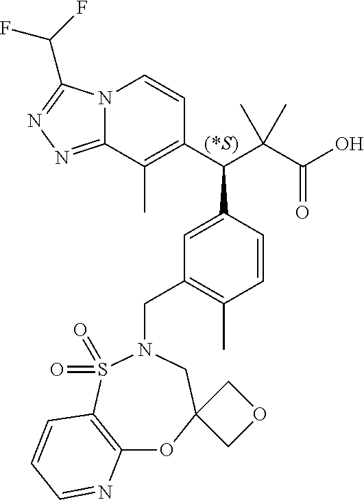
C1(C(C(C(O)=O)(C)C)C2=CC(CN3CC4(OC5=C(S3(=O)=O)C=CC=N5)COC4)=C(C)C=C2)=C(C)C2=NN=C(C(F)F)N2C=C1
